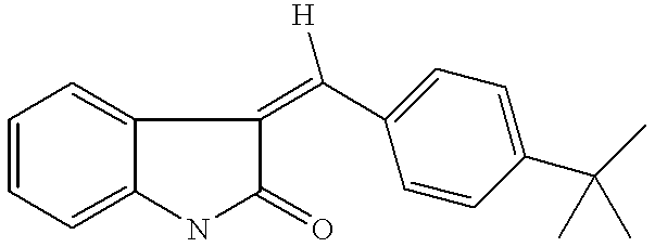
C1=CC=C2C(=C1)C(=C(C1=CC=C(C(C)(C)C)C=C1)[H])C(=O)N2
